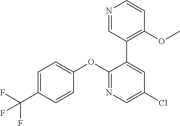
C1=C(C(F)(F)F)C=CC(OC2=NC=C(Cl)C=C2C2=C(OC)C=CN=C2)=C1
